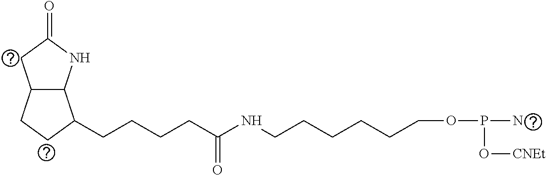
C12C(NC(=O)C1)C(CCCCC(NCCCCCCOP(O[CNEt])N)=O)CC2
